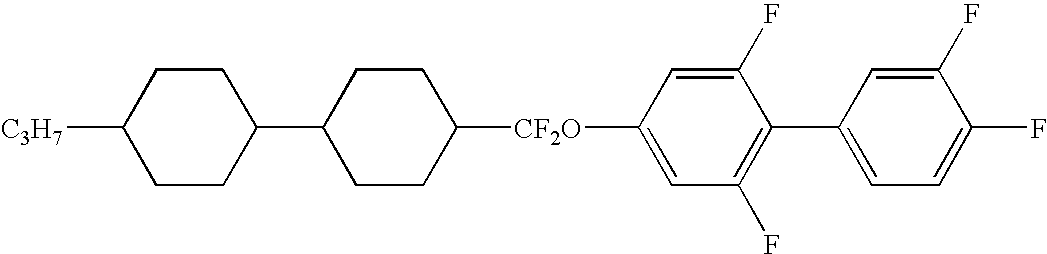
[CF2O](C1=CC(F)=C(C2=CC=C(F)C(F)=C2)C(F)=C1)C1CCC(C2CCC([C3H7])CC2)CC1
